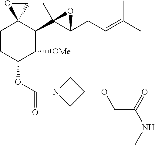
C1CC(OC(=O)N2CC(OCC(NC)=O)C2)C([OMe])C(C2(C)C(CC=C(C)C)O2)C12CO2
